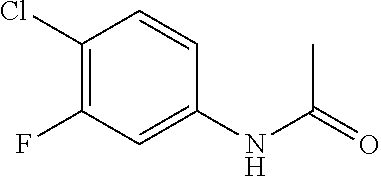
C1(Cl)=C(F)C=C(NC(=O)C)C=C1
